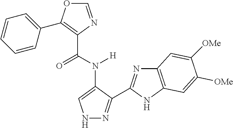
C1(C(N([H])C2=CNN=C2C2=NC3=C(N2)C=C([OMe])C([OMe])=C3)=O)=C(C2=CC=CC=C2)OC=N1
